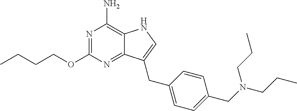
N1=C(OCCCC)N=C2C(=C1N)NC=C2CC1=CC=C(CN(CCC)CCC)C=C1
